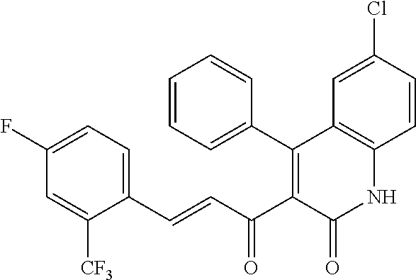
C1(F)=CC=C(C=CC(C2=C(C3=CC=CC=C3)C3=C(NC2=O)C=CC(Cl)=C3)=O)C([CF3])=C1
